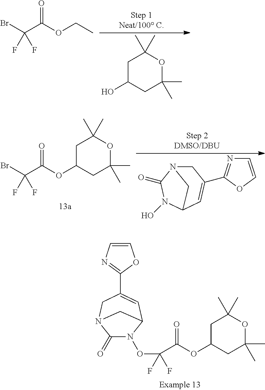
BrC(C(OCC)=O)(F)F.C1C(O)CC(C)(C)OC1(C)C.C1N2C(=O)N(O)C(C=C1C1=NC=CO1)C2.BrC(C(=O)OC1CC(C)(C)OC(C)(C)C1)(F)F.C1(=O)N(OC(C(OC2CC(C)(C)OC(C)(C)C2)=O)(F)F)C2C=C(C3=NC=CO3)CN1C2
